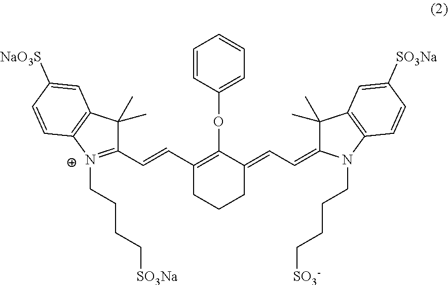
C1=CC(OC2=C(C=CC3=[N+](CCCC[SO3Na])C4=C(C3(C)C)C=C([NaO3S])C=C4)CCCC2=CC=C2C(C)(C)C3=C(N2CCCC[SO3-])C=CC([SO3Na])=C3)=CC=C1
